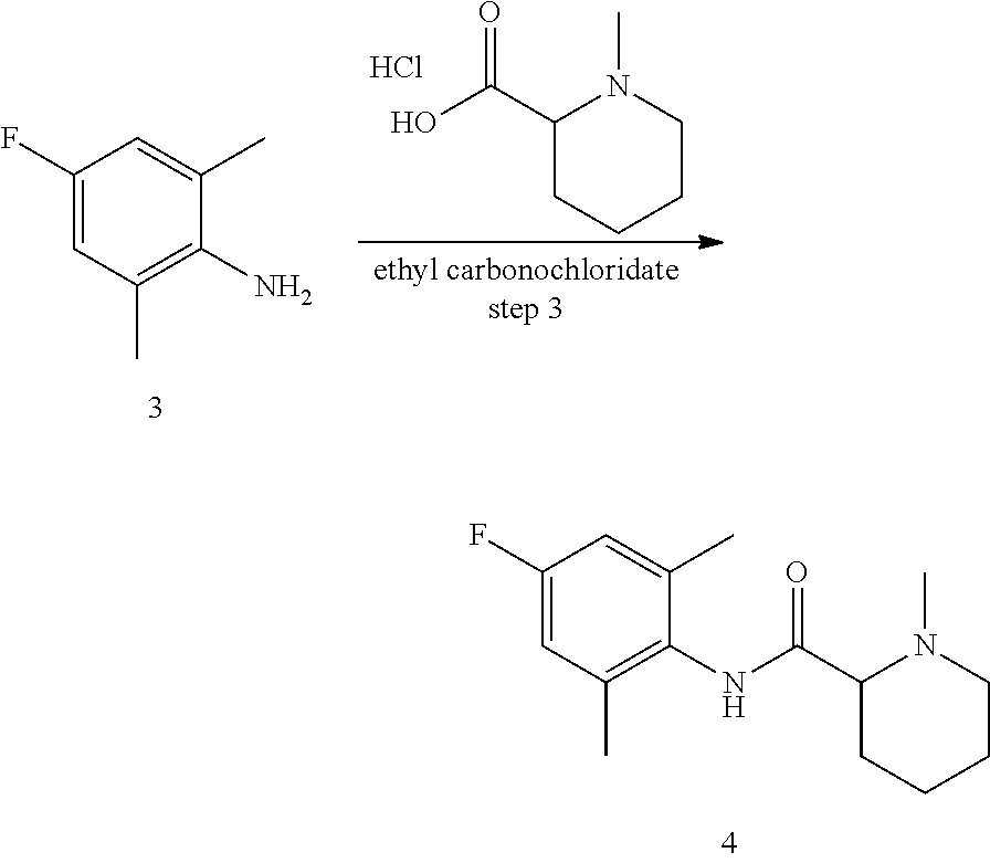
C1(F)=CC(C)=C(NC(C2N(C)CCCC2)=O)C(C)=C1.C1(F)=CC(C)=C(N)C(C)=C1.O=C(C1N(C)CCCC1)O.Cl
